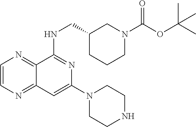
C1=CN=C2C(=N1)C(NCC1CCCN(C(OC(C)(C)C)=O)C1)=NC(N1CCNCC1)=C2
